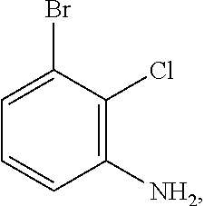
C1([NH2])=C(Cl)C(Br)=CC=C1
